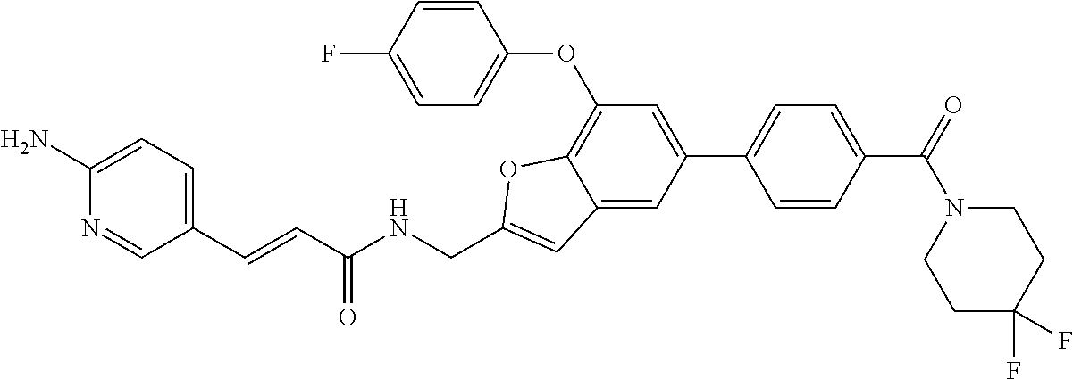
C12=CC(C3=CC=C(C(N4CCC(F)(F)CC4)=O)C=C3)=CC(OC3=CC=C(F)C=C3)=C1OC(CNC(=O)C=CC1=CC=C(N)N=C1)=C2
